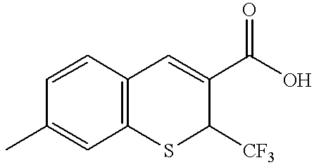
C1=CC(C)=CC2=C1C=C(C(O)=O)C([CF3])S2
